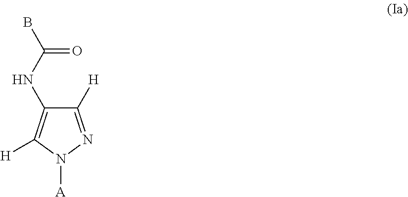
C1(NC(=O)B)=C([H])N([A])N=C1[H]
